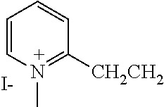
C1=CN(C)=C([CH2CH2])C=C1.[I-]
